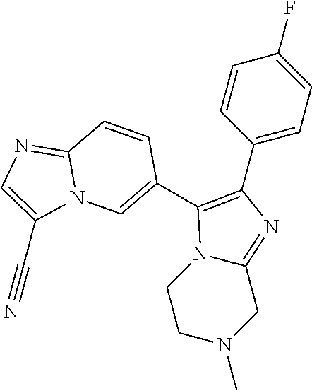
N1(C)CC2=NC(C3=CC=C(F)C=C3)=C(C3=CN4C(=NC=C4C#N)C=C3)N2CC1
